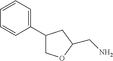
C1=CC(C2COC(CN)C2)=CC=C1
